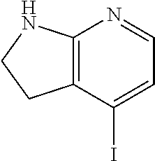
C12=C(C(I)=CC=N1)CCN2
